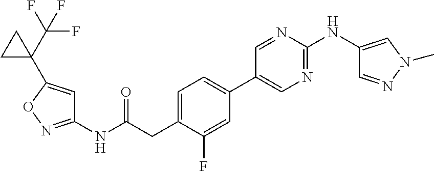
C1=C(CC(NC2=NOC(C3(C(F)(F)F)CC3)=C2)=O)C(F)=CC(C2=CN=C(NC3=CN(C)N=C3)N=C2)=C1
